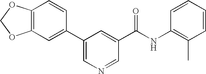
C12=C(C=C(C3=CN=CC(C(NC4=C(C)C=CC=C4)=O)=C3)C=C1)OCO2
